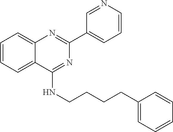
C1(C2=CC=CN=C2)=NC2=CC=CC=C2C(NCCCCC2=CC=CC=C2)=N1
